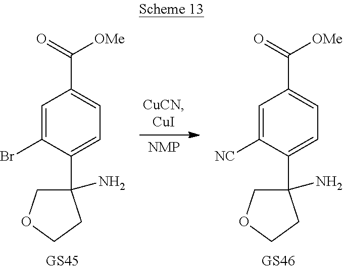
C1=C(Br)C(C2(N)COCC2)=CC=C1C(=O)[OMe].C1=C([NC])C(C2(N)COCC2)=CC=C1C(=O)[OMe]
